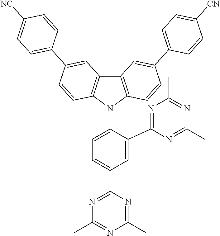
C1=C(C2=NC(C)=NC(C)=N2)C(N2C3=C(C4=C2C=CC(C2=CC=C([NC])C=C2)=C4)C=C(C2=CC=C([CN])C=C2)C=C3)=CC=C1C1=NC(C)=NC(C)=N1
